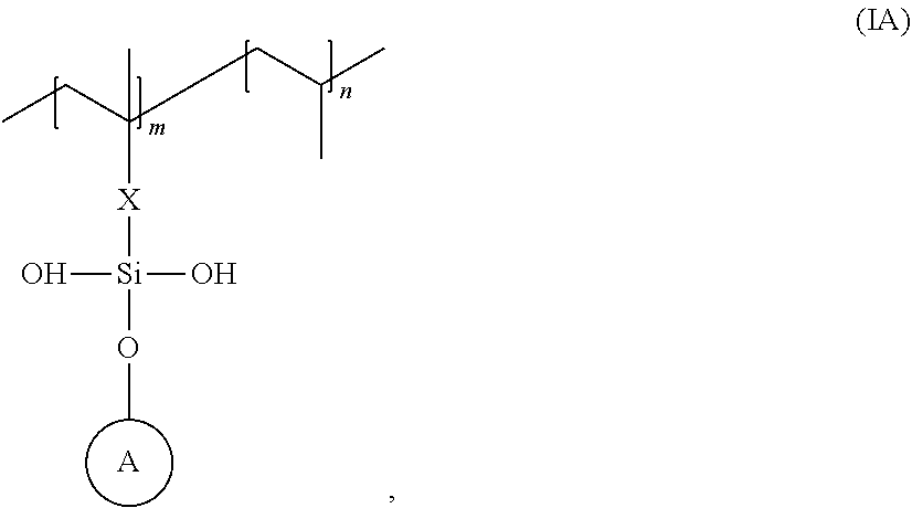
CCC(CC(C)C)(C)[X][Si](O)(O)OC.[A]
